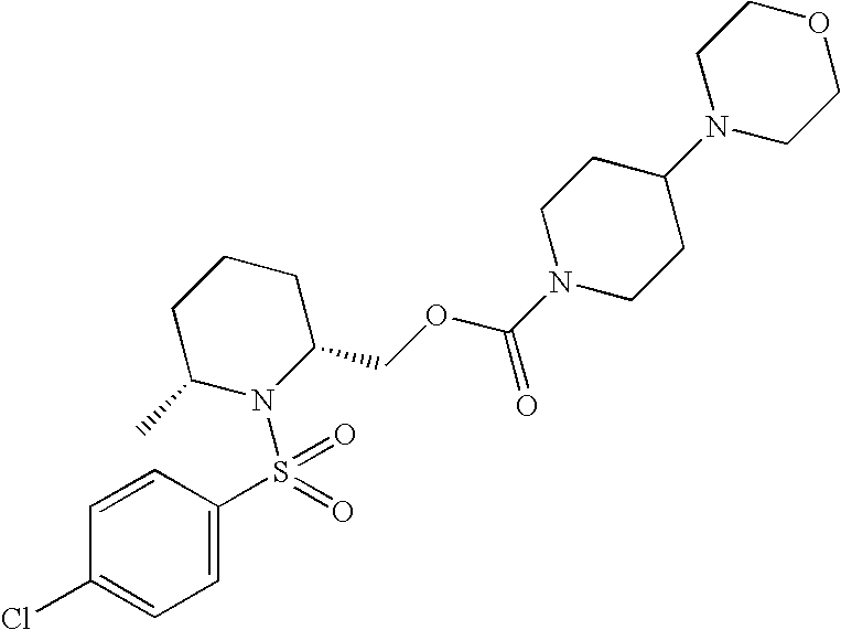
C1=C(S(N2C(COC(N3CCC(N4CCOCC4)CC3)=O)CCCC2C)(=O)=O)C=CC(Cl)=C1
